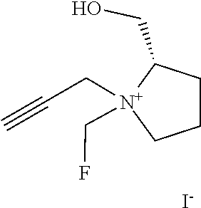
C1(CO)CCC[N+]1(CC#C)CF.[I-]
